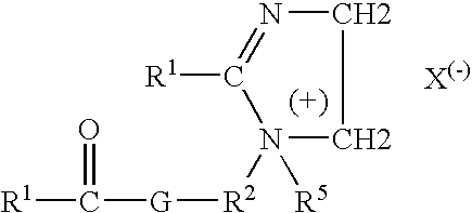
C1N=C([R1])N([R5])([R2][G]C([R1])=O)C1
